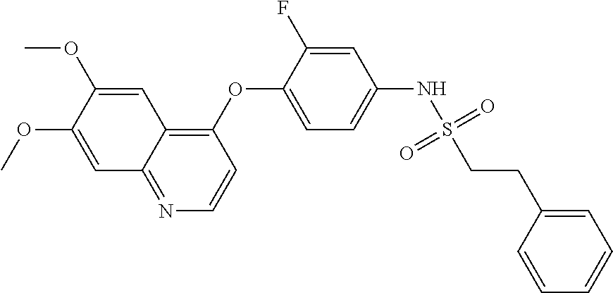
C1(OC2=CC=C(NS(CCC3=CC=CC=C3)(=O)=O)C=C2F)=C2C(=NC=C1)C=C(OC)C(OC)=C2
